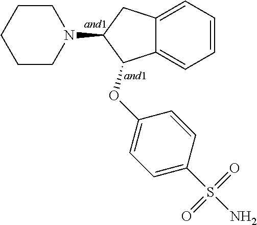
C1CN(C2C(OC3=CC=C(S(N)(=O)=O)C=C3)C3=CC=CC=C3C2)CCC1
